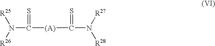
C(N([R26])[R25])(=S)[(A)]C(=S)N([R27])[R28]
